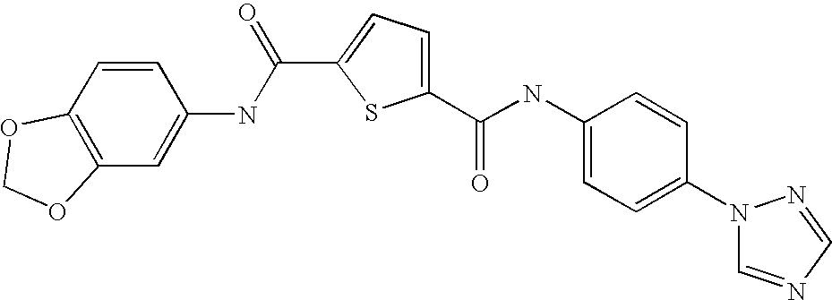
C1(C(NC2=CC=C(N3C=NC=N3)C=C2)=O)=CC=C(C(NC2=CC3=C(C=C2)OCO3)=O)S1
